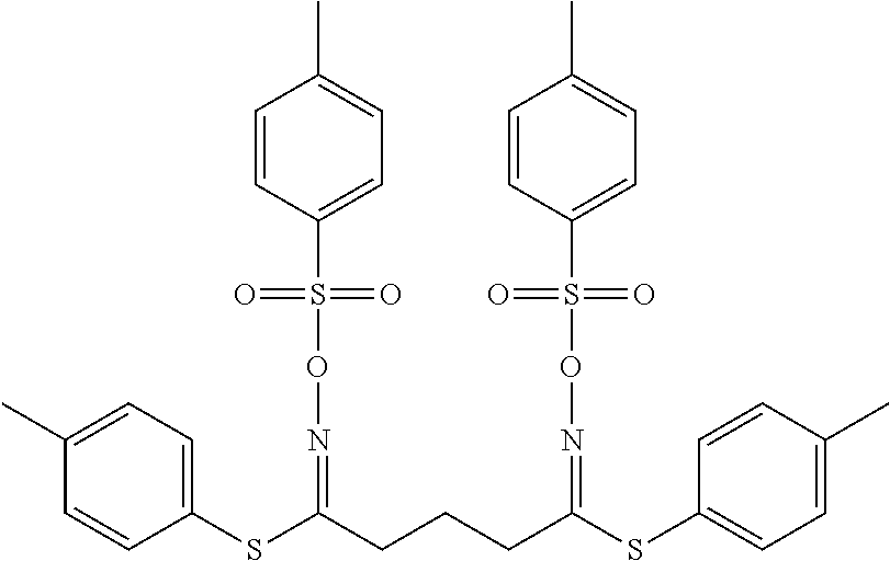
C1=CC(S(ON=C(SC2=CC=C(C)C=C2)CCCC(=NOS(C2=CC=C(C)C=C2)(=O)=O)SC2=CC=C(C)C=C2)(=O)=O)=CC=C1C
